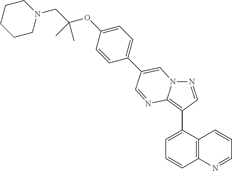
C1=C(C2=C3N(N=C2)C=C(C2=CC=C(OC(CN4CCCCC4)(C)C)C=C2)C=N3)C2=C(C=C1)N=CC=C2
